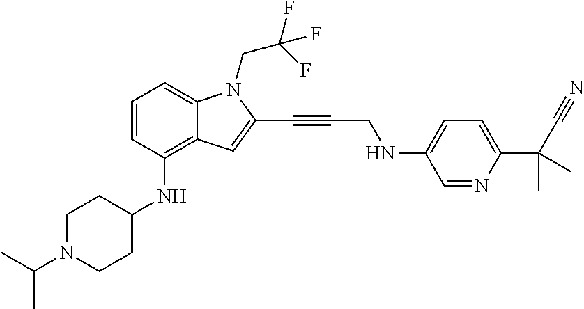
C1=CC(NC2CCN(C(C)C)CC2)=C2C(=C1)N(CC(F)(F)F)C(C#CCNC1=CC=C(C(C#N)(C)C)N=C1)=C2
